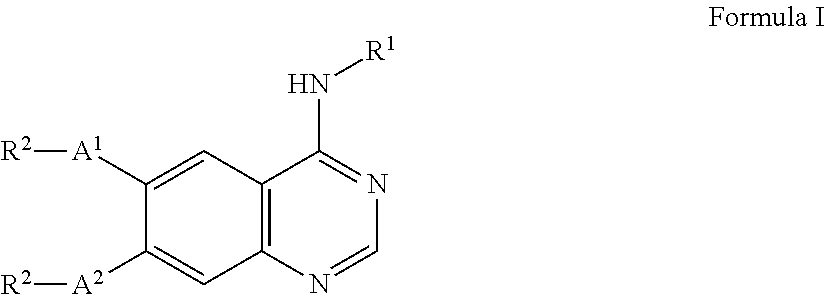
C12=C(N=CN=C1N[R1])C=C([A2][R2])C([A1][R2])=C2
